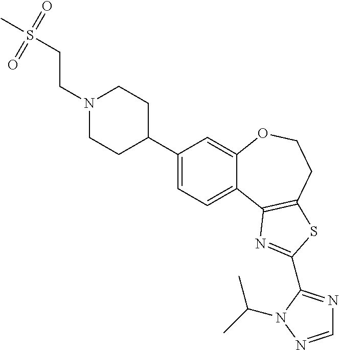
C1=C(C2CCN(CCS(C)(=O)=O)CC2)C=C2C(=C1)C1=C(CCO2)SC(C2=NC=NN2C(C)C)=N1
